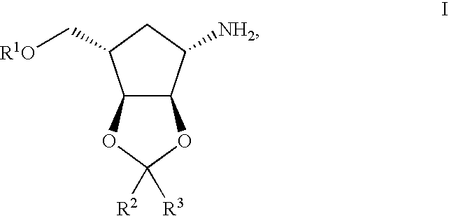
C12C(C([NH2])CC1C[R1O])OC([R2])([R3])O2
